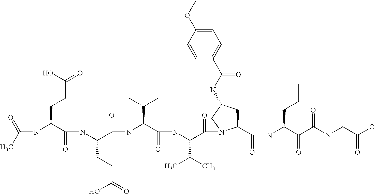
CC(=O)NC(C(NC(C(NC(C(NC(C(=O)N1C(C(NC(C(C(NCC(O)=O)=O)=O)CCC)=O)CC(NC(C2=CC=C(OC)C=C2)=O)C1)C(C)C)=O)C(C)C)=O)CCC(O)=O)=O)CCC(=O)O
